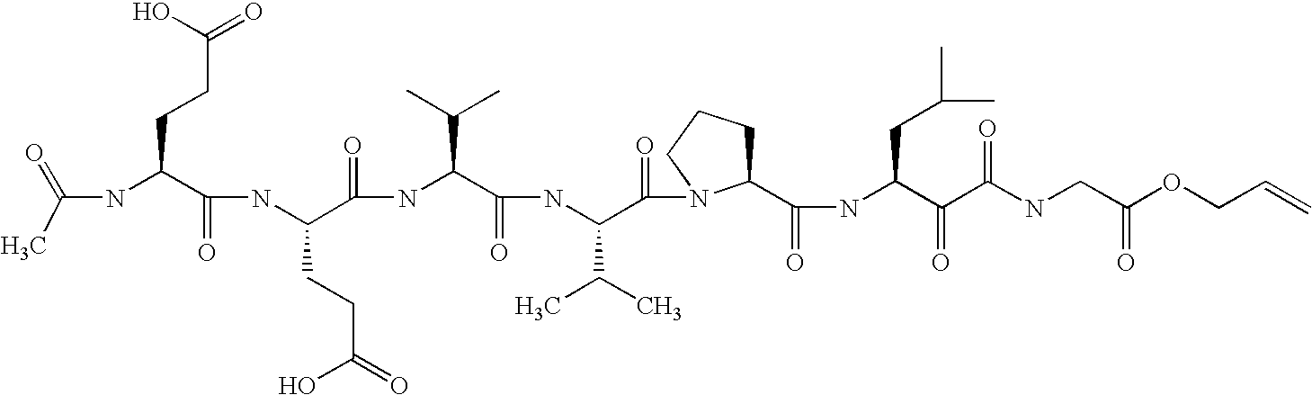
CC(=O)NC(C(NC(C(NC(C(NC(C(=O)N1C(C(NC(C(C(NCC(OCC=C)=O)=O)=O)CC(C)C)=O)CCC1)C(C)C)=O)C(C)C)=O)CCC(O)=O)=O)CCC(=O)O
